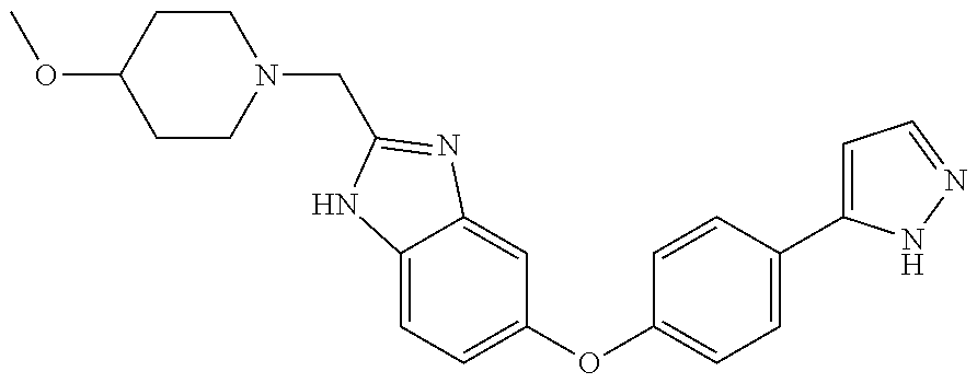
C1CN(CC2=NC3=CC(OC4=CC=C(C5=CC=NN5)C=C4)=CC=C3N2)CCC1OC
